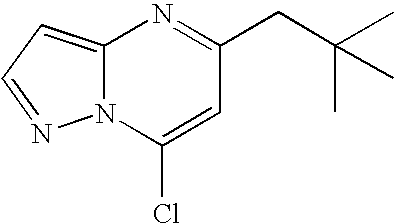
C12=CC=NN1C(Cl)=CC(CC(C)(C)C)=N2
